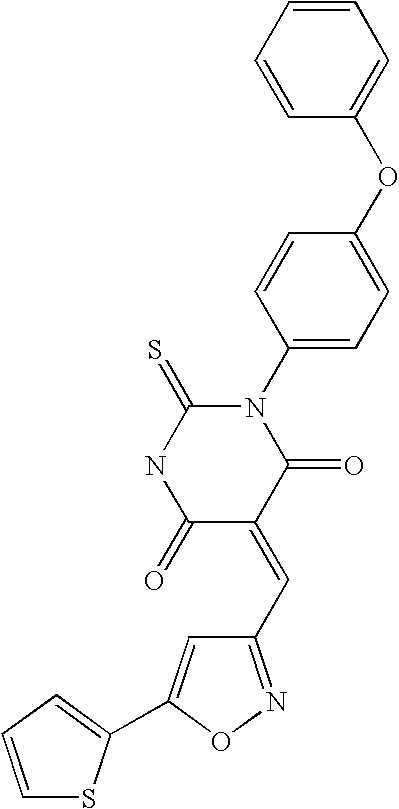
C1=CC=CC(OC2=CC=C(N3C(=S)NC(=O)C(=CC4=NOC(C5=CC=CS5)=C4)C3=O)C=C2)=C1
